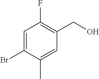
C1=C(Br)C(C)=CC(CO)=C1F
